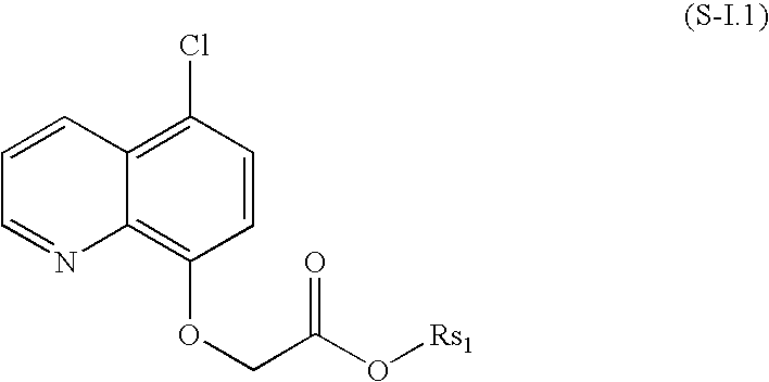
C1=CC(Cl)=C2C(=C1OCC(O[Rs1])=O)N=CC=C2
